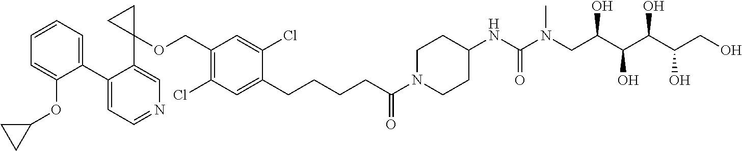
C1(C2=CC=CC=C2OC2CC2)=CC=NC=C1C1(OCC2=C(Cl)C=C(CCCCC(N3CCC(NC(N(CC(C(O)C(O)C(CO)O)O)C)=O)CC3)=O)C(Cl)=C2)CC1
